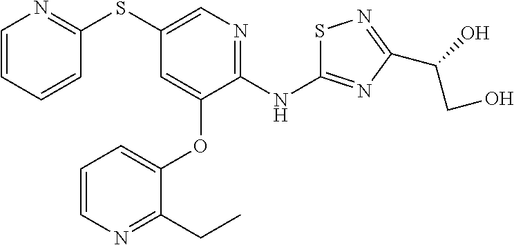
C1=CC=CC(SC2=CN=C(NC3=NC(C(O)CO)=NS3)C(OC3=CC=CN=C3CC)=C2)=N1
